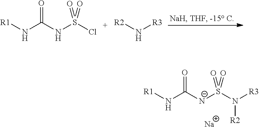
[R1]NC(NS(Cl)(=O)=O)=O.[R2]N[R3].[R1]NC([N-]S(N([R3])[R2])(=O)=O)=O.[Na]
